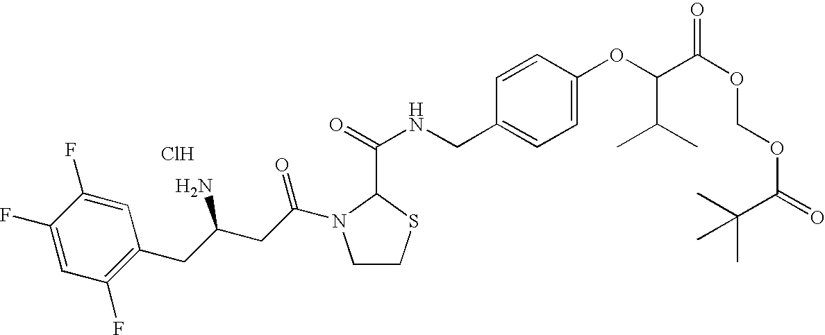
Cl.C1(F)=CC(F)=C(CC(CC(=O)N2CCSC2C(=O)NCC2=CC=C(OC(C(OCOC(=O)C(C)(C)C)=O)C(C)C)C=C2)N)C=C1F
